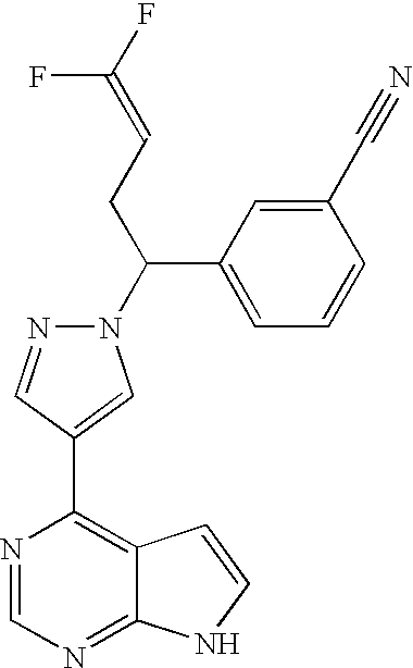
C(C(C1=CC=CC(C#N)=C1)N1N=CC(C2=C3C(=NC=N2)NC=C3)=C1)C=C(F)F
